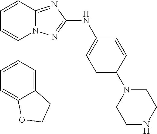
N12C(=NC(NC3=CC=C(N4CCNCC4)C=C3)=N1)C=CC=C2C1=CC=C2C(=C1)CCO2
